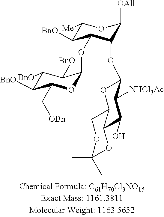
C1([BnO])C(OC2OC(C[OBn])C([BnO])C([BnO])C2[BnO])C(OC2C([NHCl3Ac])C(O)C3C(O2)COC(C)(C)O3)C([OAll])OC1[Me]
